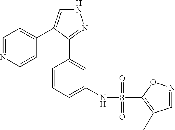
N1C=C(C2=CC=NC=C2)C(C2=CC(NS(=O)(C3=C(C)C=NO3)=O)=CC=C2)=N1
